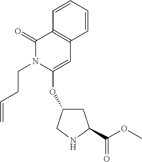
C1(=O)N(CCC=C)C(OC2CC(C(=O)OC)NC2)=CC2=C1C=CC=C2
